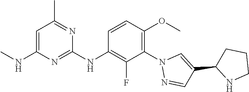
C1(NC2=C(F)C(N3N=CC(C4NCCC4)=C3)=C(OC)C=C2)=NC(NC)=CC(C)=N1
